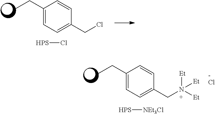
CCC1=CC=C(CCl)C=C1.[HPS]Cl.CCC1=CC=C(CN([Et])([Et])[Et])C=C1.[HPS][NEt3Cl].Cl
